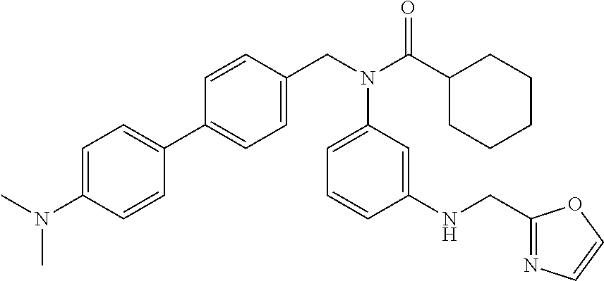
C1=CC(CN(C(C2CCCCC2)=O)C2=CC=CC(NCC3=NC=CO3)=C2)=CC=C1C1=CC=C(N(C)C)C=C1
